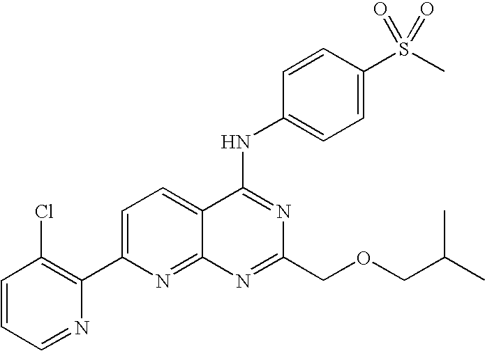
C1=CC=NC(C2=CC=C3C(=N2)N=C(COCC(C)C)N=C3NC2=CC=C(S(C)(=O)=O)C=C2)=C1Cl
